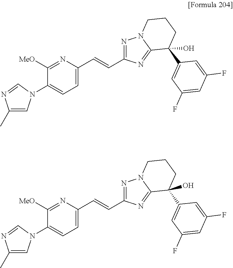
C1=C(C=CC2=NN3C(=N2)C(C2=CC(F)=CC(F)=C2)(O)CCC3)N=C([MeO])C(N2C=C(C)N=C2)=C1.C1=C(C=CC2=NN3C(=N2)C(C2=CC(F)=CC(F)=C2)(O)CCC3)N=C([MeO])C(N2C=C(C)N=C2)=C1
